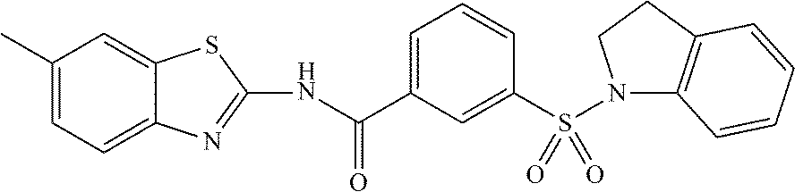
C1=CC=C(C(NC2=NC3=CC=C(C)C=C3S2)=O)C=C1S(=O)(=O)N1C2=C(CC1)C=CC=C2
